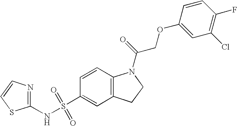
C1(NS(C2=CC3=C(C=C2)N(C(=O)COC2=CC(Cl)=C(F)C=C2)CC3)(=O)=O)=NC=CS1
